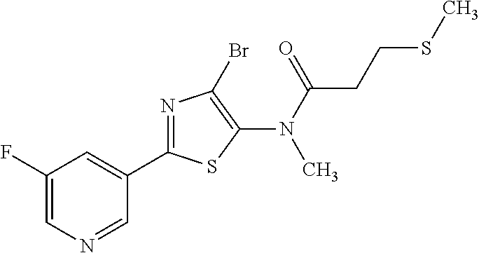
C1=NC=C(F)C=C1C1=NC(Br)=C(N(C(CCSC)=O)C)S1
